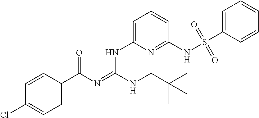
C1=CC(C(N=C(NCC(C)(C)C)NC2=CC=CC(NS(C3=CC=CC=C3)(=O)=O)=N2)=O)=CC=C1Cl
